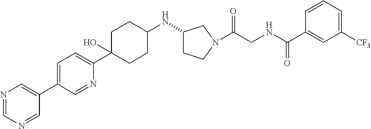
C1=C(C2=CN=CN=C2)C=NC(C2(O)CCC(NC3CCN(C(CNC(C4=CC([CF3])=CC=C4)=O)=O)C3)CC2)=C1
